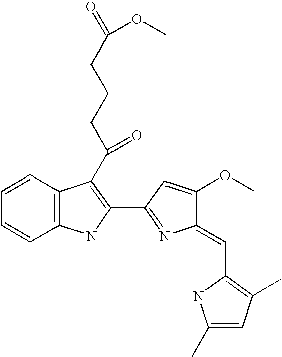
C1=CC2=C(C=C1)NC(C1=NC(=CC3=C(C)C=C(C)N3)C(OC)=C1)=C2C(CCCC(=O)OC)=O
